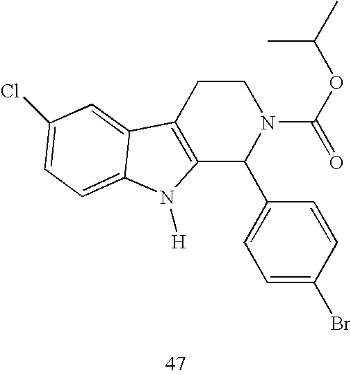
C12=C(CCN(C(=O)OC(C)C)C1C1=CC=C(Br)C=C1)C1=CC(Cl)=CC=C1N2[H]
